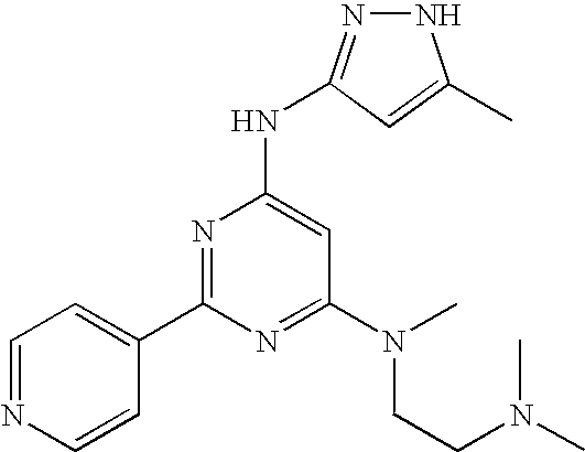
C1(C2=NC(NC3=NNC(C)=C3)=CC(N(CCN(C)C)C)=N2)=CC=NC=C1
